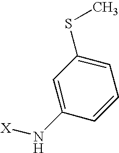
C1=C(SC)C=C(N[X])C=C1
